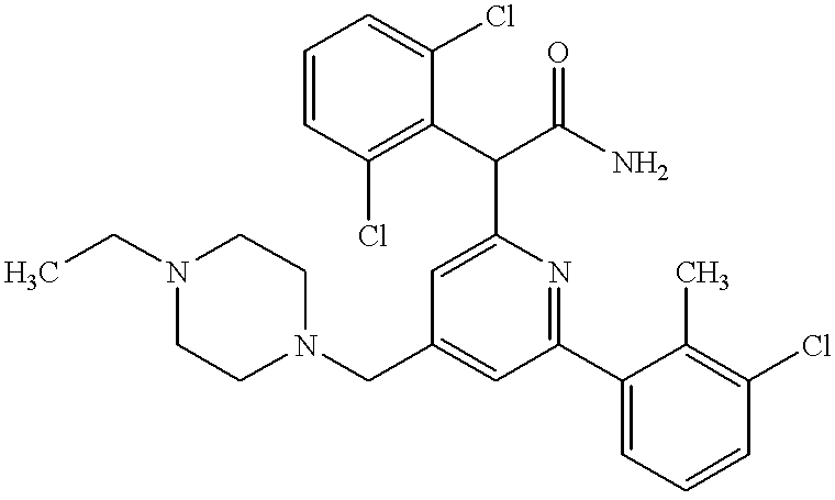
N1(CC2=CC(C3=CC=CC(Cl)=C3C)=NC(C(C3=C(Cl)C=CC=C3Cl)C(N)=O)=C2)CCN(CC)CC1
